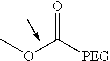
COC([PEG])=O
